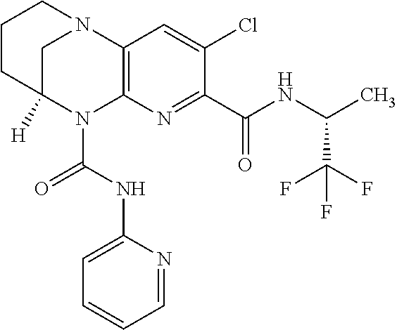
C1CC2([H])CN(C1)C1=C(N2C(NC2=CC=CC=N2)=O)N=C(C(=O)NC(C)C(F)(F)F)C(Cl)=C1
